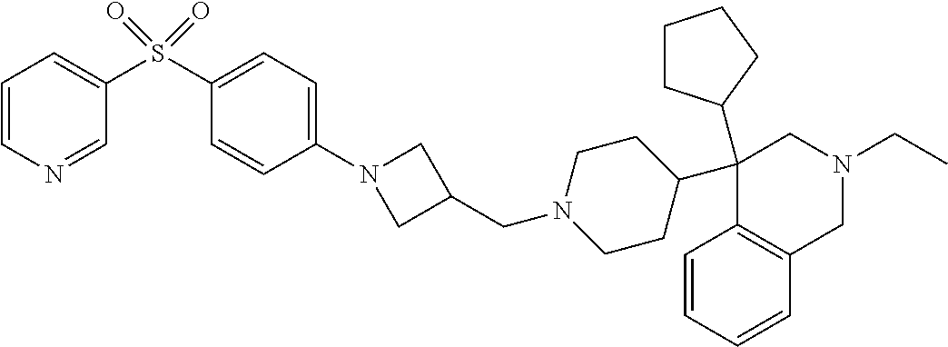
C1(C2CCCC2)(C2CCN(CC3CN(C4=CC=C(S(=O)(=O)C5=CC=CN=C5)C=C4)C3)CC2)C2=C(CN(CC)C1)C=CC=C2
